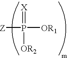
[Z]P([OR1])([OR2])=[X]
